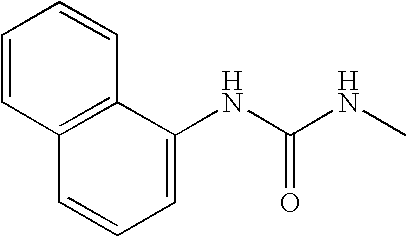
N(C(NC)=O)C1=CC=CC2=C1C=CC=C2
